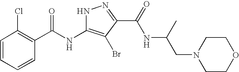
C1=CC=CC(C(NC2=C(Br)C(C(=O)NC(CN3CCOCC3)C)=NN2)=O)=C1Cl
